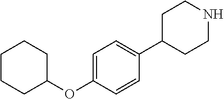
C1CCC(OC2=CC=C(C3CCNCC3)C=C2)CC1
